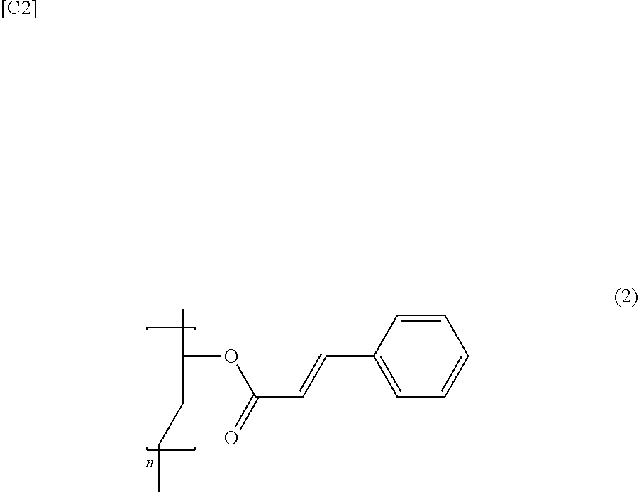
CC(CCC)OC(C=CC1=CC=CC=C1)=O.[[C2]]
